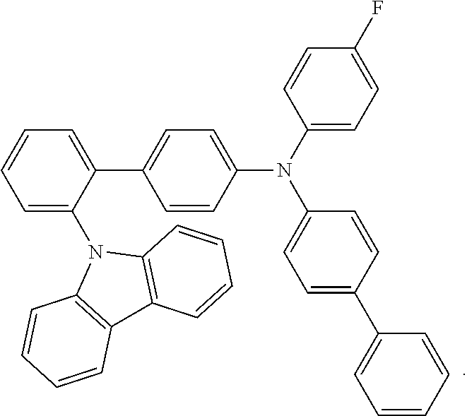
C1(F)=CC=C(N(C2=CC=C(C3=CC=CC=C3)C=C2)C2=CC=C(C3=CC=CC=C3N3C4=C(C5=C3C=CC=C5)C=CC=C4)C=C2)C=C1
